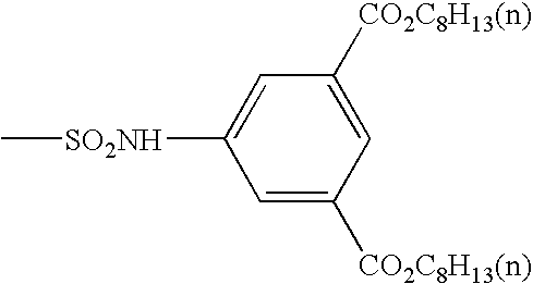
C1([SO2NH]C)=CC([CO2C8H13(n)])=CC([CO2C8H13(n)])=C1
